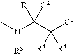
[R3]N(C)C(C([G1])([R4])[R4])([G2])[R4]
